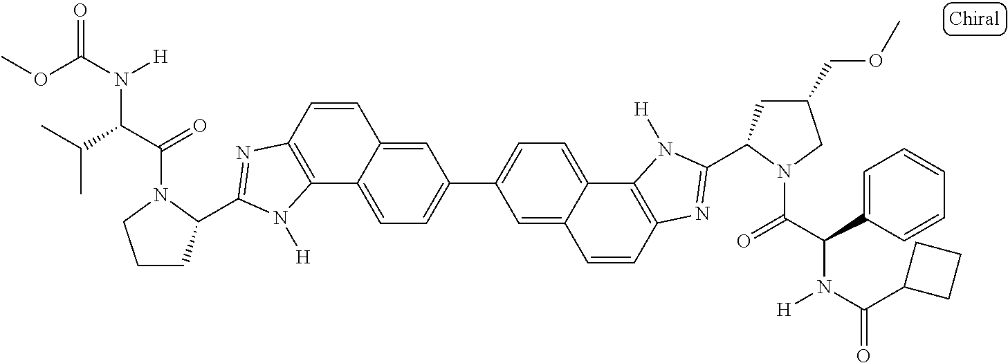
C1=C2C(=CC=C1C1=CC=C3C(=C1)C=CC1=C3N([H])C(C3CC(COC)CN3C(C(C3=CC=CC=C3)N(C(C3CCC3)=O)[H])=O)=N1)C1=C(C=C2)N=C(C2CCCN2C(C(C(C)C)N(C(OC)=O)[H])=O)N1[H]
